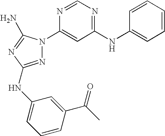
N1=C(NC2=CC=CC(C(C)=O)=C2)N=C(N)N1C1=CC(NC2=CC=CC=C2)=NC=N1
